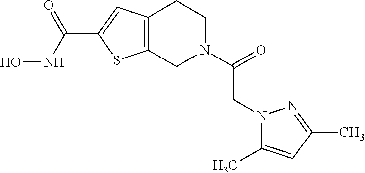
C12=C(CN(C(=O)CN3C(C)=CC(C)=N3)CC1)SC(C(NO)=O)=C2
